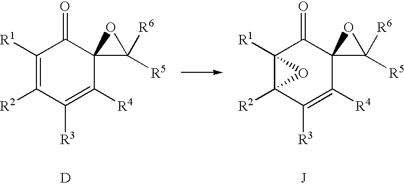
C1([R1])=C([R2])C([R3])=C([R4])C2(C1=O)C([R5])([R6])O2.[D].C12([R1])C([R2])(C([R3])=C([R4])C3(C1=O)C([R5])([R6])O3)O2.[J]
